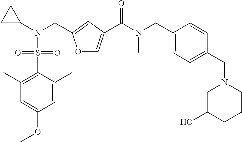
C(N(C(=O)C1=COC(CN(C2CC2)S(C2=C(C)C=C(OC)C=C2C)(=O)=O)=C1)C)C1=CC=C(CN2CC(O)CCC2)C=C1
